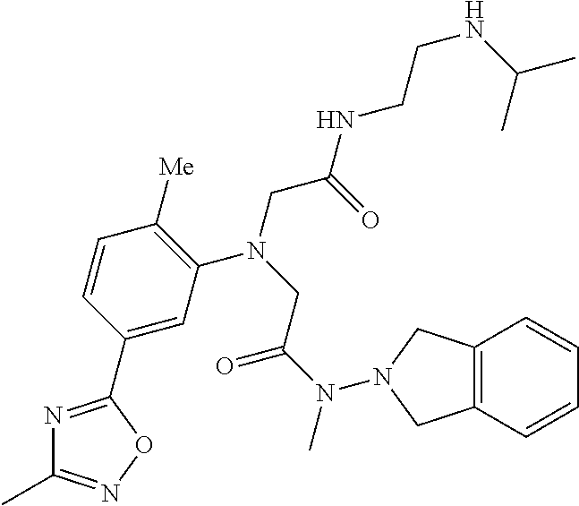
C1=C(C2=NC(C)=NO2)C=CC([Me])=C1N(CC(NCCNC(C)C)=O)CC(N(C)N1CC2=C(C=CC=C2)C1)=O
